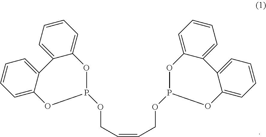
C(=CCOP1OC2=CC=CC=C2C2=CC=CC=C2O1)COP1OC2=CC=CC=C2C2=CC=CC=C2O1
